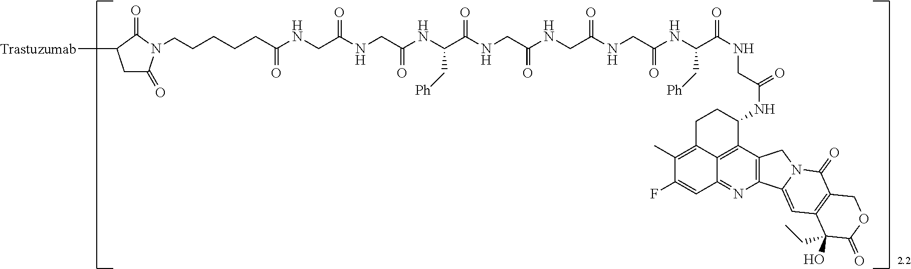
C(C(=O)NC1C2=C3C(=C(C)C(F)=CC3=NC3=C2CN2C3=CC3=C(C2=O)COC(=O)C3(CC)O)CC1)NC(=O)C(C[Ph])NC(CNC(CNC(CNC(C(NC(CNC(CNC(CCCCCN1C(=O)CC([Trastuzumab])C1=O)=O)=O)=O)C[Ph])=O)=O)=O)=O
